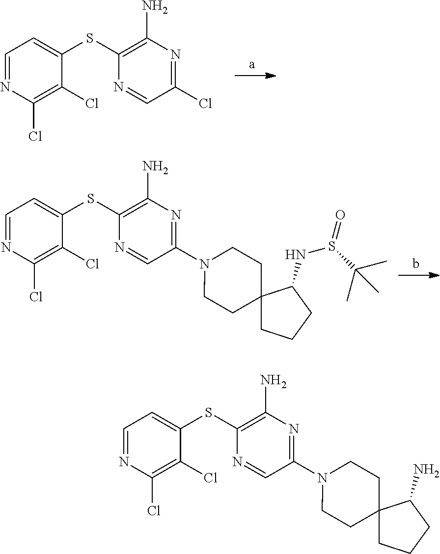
C1(SC2=CC=NC(Cl)=C2Cl)=C(N)N=C(N2CCC3(CC2)CCCC3N)C=N1.C1(SC2=CC=NC(Cl)=C2Cl)=C(N)N=C(Cl)C=N1.C1(SC2=CC=NC(Cl)=C2Cl)=C(N)N=C(N2CCC3(CC2)CCCC3NS(C(C)(C)C)=O)C=N1
